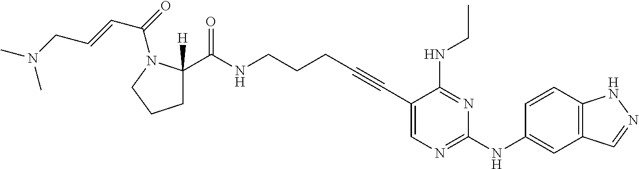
C1(C#CCCCNC(=O)C2([H])CCCN2C(=O)C=CCN(C)C)=CN=C(NC2=CC3=C(C=C2)NN=C3)N=C1NCC
